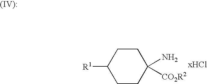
C1CC([R1])CCC1(N)[CO2R2]
